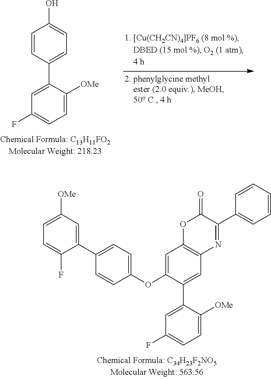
C1=CC(C2=CC(F)=CC=C2[OMe])=CC=C1O.C1=C(OC2=CC=C(C3=CC([OMe])=CC=C3F)C=C2)C(C2=CC(F)=CC=C2[OMe])=CC2=C1OC(=O)C(C1=CC=CC=C1)=N2
